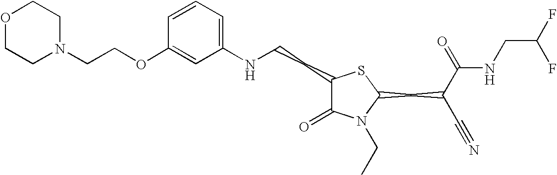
C1=CC=C(NCCC2C(=O)N(CC)C(CC(C#N)C(=O)NCC(F)F)S2)C=C1OCCN1CCOCC1
